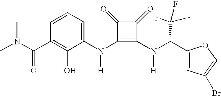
N(C1=C(N(C(C2=CC(Br)=CO2)C(F)(F)F)[H])C(=O)C1=O)([H])C1=CC=CC(C(=O)N(C)C)=C1O
